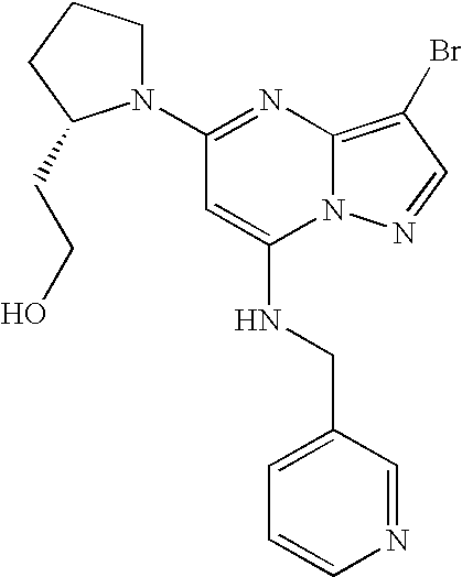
N1(C2=NC3=C(Br)C=NN3C(NCC3=CC=CN=C3)=C2)CCCC1CCO
